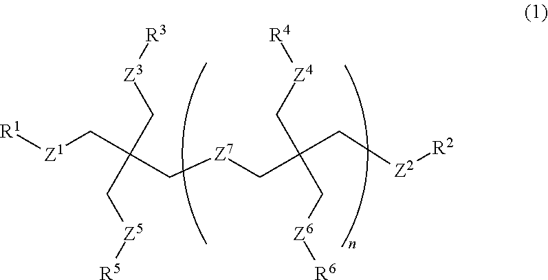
[Z3](CC(C[Z5][R5])(C[Z1][R1])C[Z7]CC(C[Z2][R2])(C[Z4][R4])C[Z6][R6])[R3]
